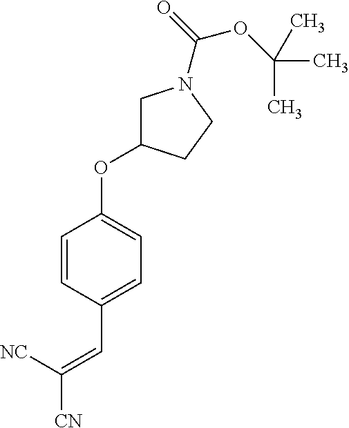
C1=CC(C=C([CN])[NC])=CC=C1OC1CN(C(=O)OC(C)(C)C)CC1
